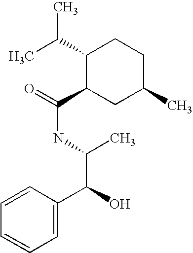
C1=CC(C(C(C)NC(C2CC(C)CCC2C(C)C)=O)O)=CC=C1
